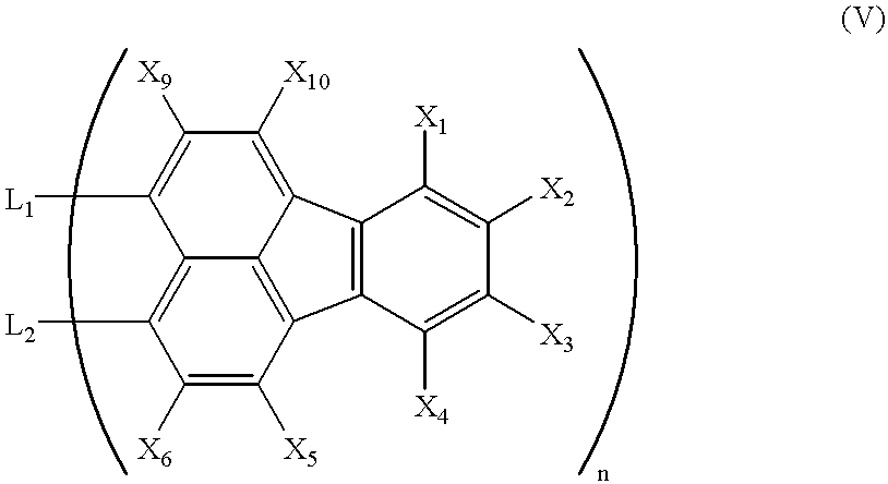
C1([X6])=C([X5])C2=C3C(=C1[L2])C([L1])=C([X9])C([X10])=C3C1=C2C([X4])=C([X3])C([X2])=C1[X1]
